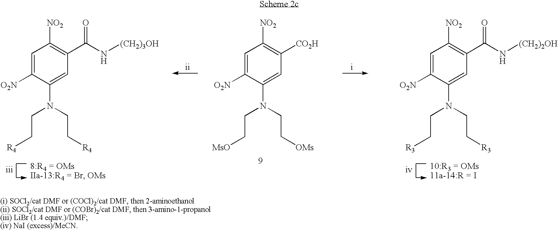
C1=C([O2N])C(N(CC[R4])CC[R4])=CC(C(N[(CH2)3OH])=O)=C1[NO2].C1=C([O2N])C(N(CC[MsO])CC[OMs])=CC([CO2H])=C1[NO2].C1=C([O2N])C(N(CC[R3])CC[R3])=CC(C(N[(CH2)2OH])=O)=C1[NO2].[i]
